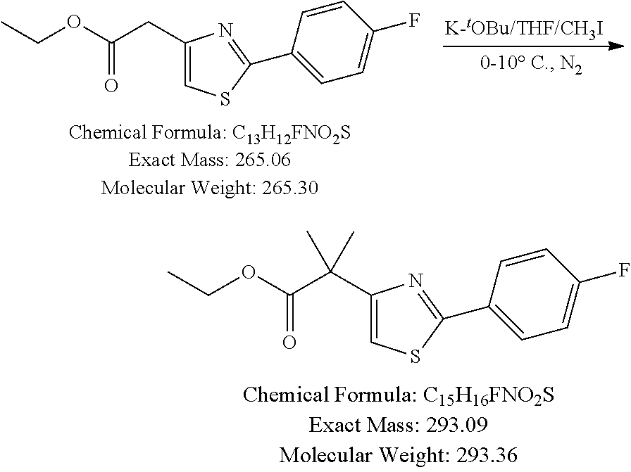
CCOC(CC1=CSC(C2=CC=C(F)C=C2)=N1)=O.CCOC(C(C1=CSC(C2=CC=C(F)C=C2)=N1)(C)C)=O
